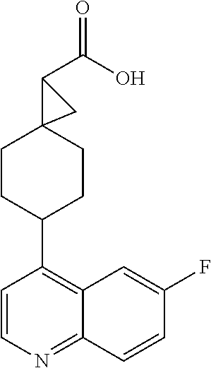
C1CC(C2=C3C(=NC=C2)C=CC(F)=C3)CCC12C(C(O)=O)C2
